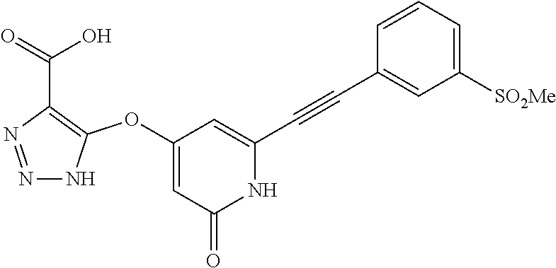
C1(OC2=C(C(=O)O)N=NN2)=CC(=O)NC(C#CC2=CC([SO2Me])=CC=C2)=C1
